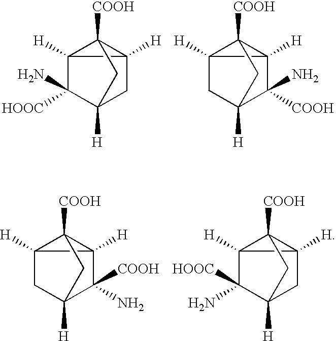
C1C2([H])C3([H])C([HOOC])(N)C1([H])CC23[COOH].C1([COOH])(N)C2([H])C3([H])CC1([H])CC23[COOH].C1C2([H])C3([H])C(N)([HOOC])C1([H])CC23[COOH].C1(N)([COOH])C2([H])C3([H])CC1([H])CC23[COOH]
